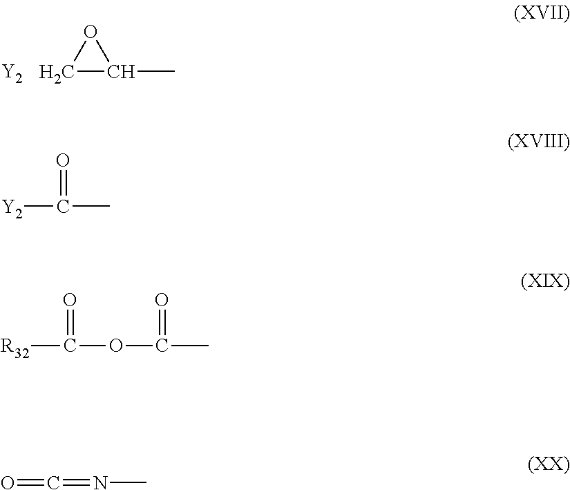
C1C(C)O1.[Y2].[Y2]C(=O)C.[R32]C(=O)OC(=O)C.O=C=NC
